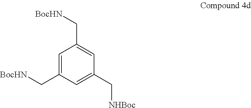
C1=C(C[BocHN])C=C(C[NHBoc])C=C1C[BocHN]
